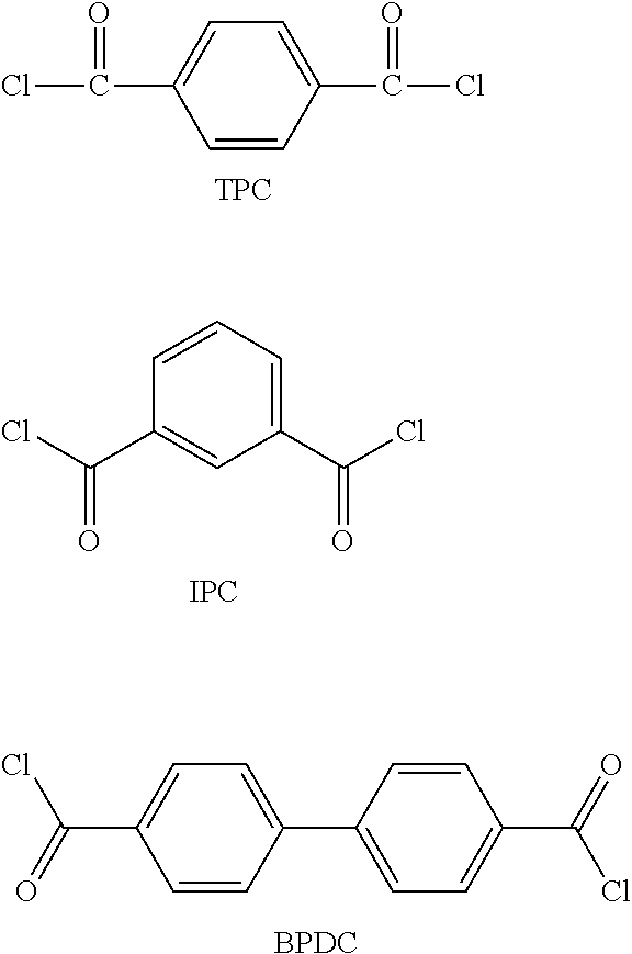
ClC(=O)C1=CC=C(C(=O)Cl)C=C1.[TPC].C1=CC=C(C(=O)Cl)C=C1C(=O)Cl.[IPC].C1=CC(C2=CC=C(C(Cl)=O)C=C2)=CC=C1C(Cl)=O.[BPDC]
